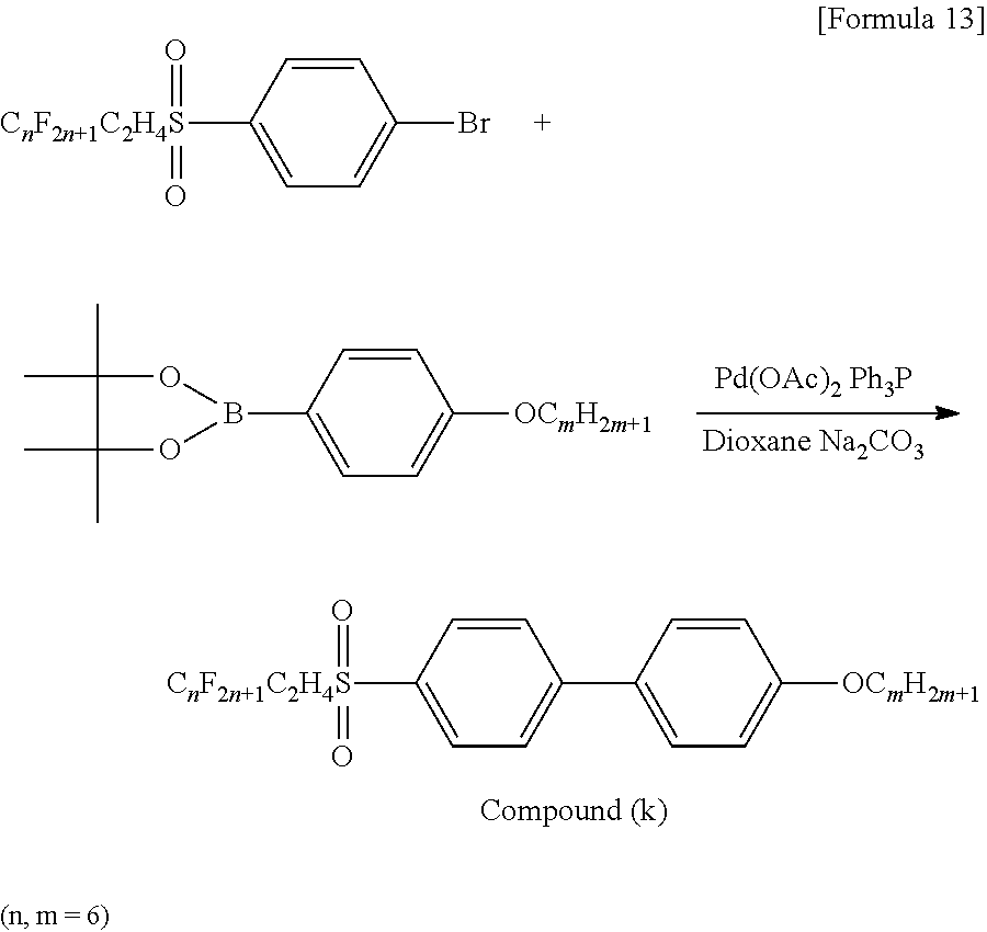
C1([CnF2n+1C2H4S](=O)=O)=CC=C(Br)C=C1.C1(B2OC(C)(C)C(C)(C)O2)=CC=C([OCmH2m+1])C=C1.C1([CnF2n+1C2H4S](=O)=O)=CC=C(C2=CC=C([OCmH2m+1])C=C2)C=C1
